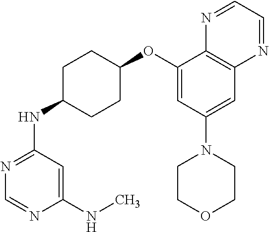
C1(NC)=CC(NC2CCC(OC3=CC(N4CCOCC4)=CC4=C3N=CC=N4)CC2)=NC=N1
